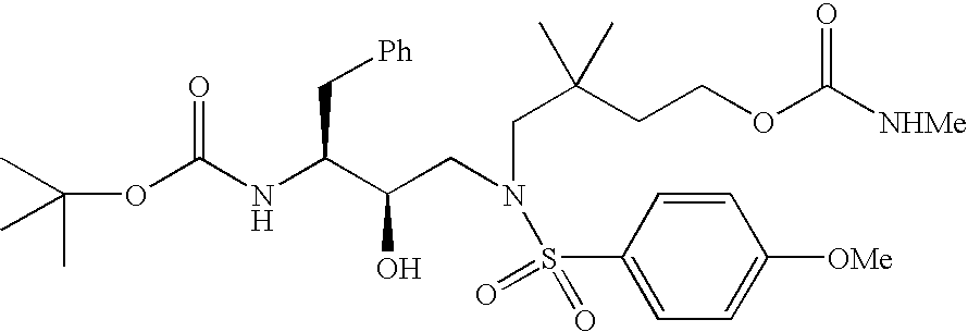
CC(C)(C)OC(NC(C(CN(CC(CCOC([NHMe])=O)(C)C)S(=O)(=O)C1=CC=C([OMe])C=C1)O)C[Ph])=O
